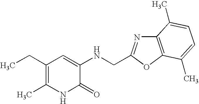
C1(CC)=C(C)NC(=O)C(NCC2=NC3=C(O2)C(C)=CC=C3C)=C1
